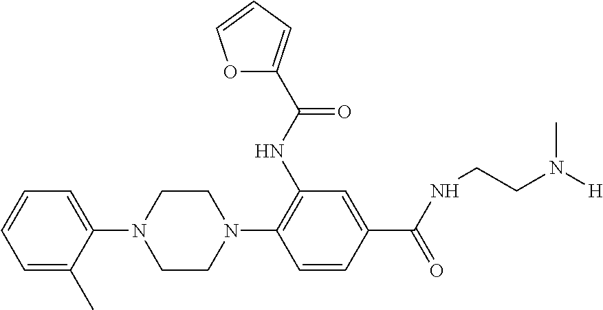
C1CN(C2=C(NC(=O)C3=CC=CO3)C=C(C(NCCN(C)[H])=O)C=C2)CCN1C1=CC=CC=C1C
